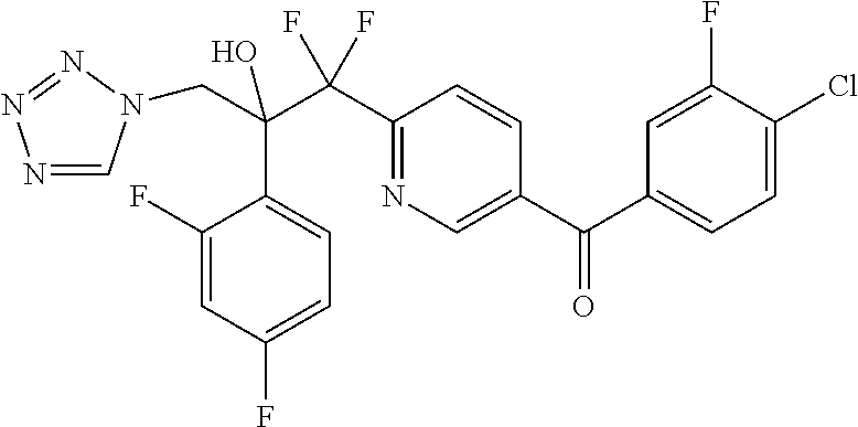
N1=CN(CC(C(C2=NC=C(C(C3=CC=C(Cl)C(F)=C3)=O)C=C2)(F)F)(O)C2=CC=C(F)C=C2F)N=N1
